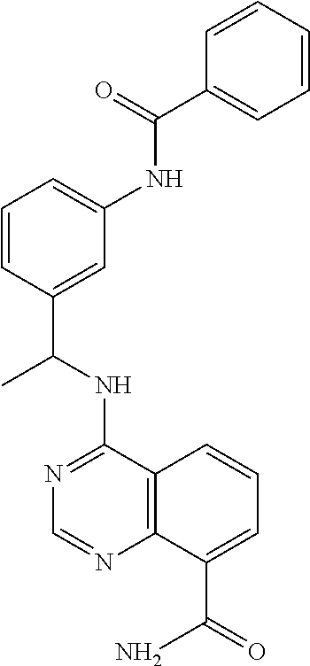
N1=C(NC(C2=CC(NC(C3=CC=CC=C3)=O)=CC=C2)C)C2=C(N=C1)C(C(=O)N)=CC=C2
